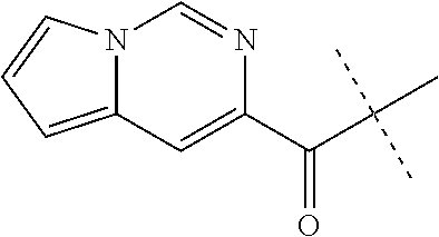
C(C(C)(C)C)(C1=CC2=CC=CN2C=N1)=O
